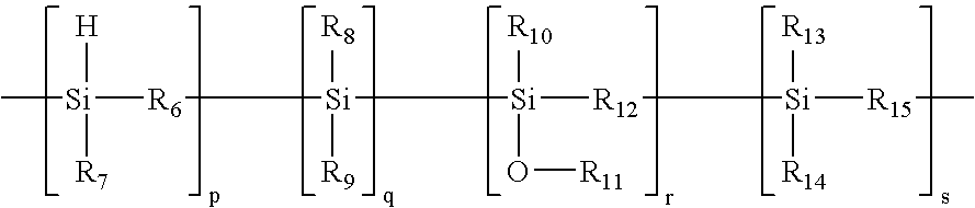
[Si](C)([H])([R7])[R6][Si]([R8])([R9])[Si]([R10])(O[R11])[R12][Si]([R13])([R14])[R15]C
